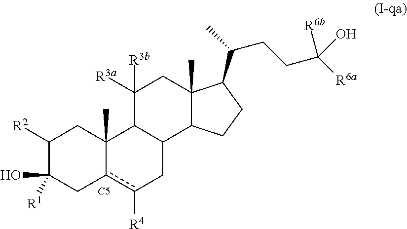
C1([R2])C([R1])(O)Cc2c([R4])CC3C(C2(C)C1)C([R3b])([R3a])CC1(C)C3CCC1C(C)CCC([R6a])(O)[R6b].[C5]
